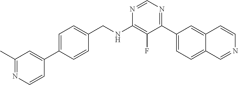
N1=CN=C(C2=CC=C3C(=C2)C=CN=C3)C(F)=C1NCC1=CC=C(C2=CC(C)=NC=C2)C=C1
